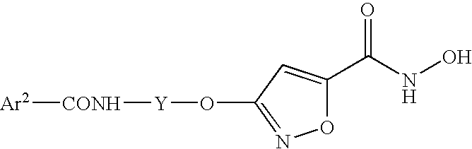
[Ar2][CONH][Y]OC1=NOC(C(NO)=O)=C1
